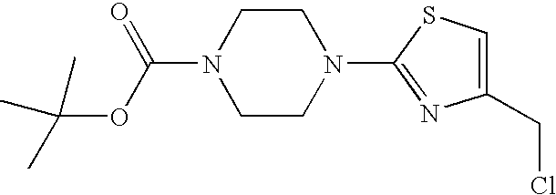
C1(CCl)=CSC(N2CCN(C(OC(C)(C)C)=O)CC2)=N1
